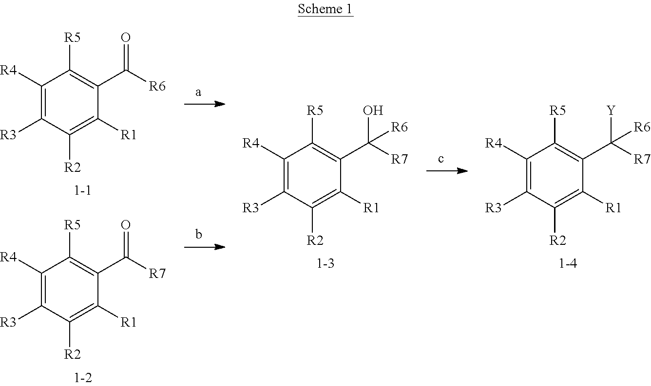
C1([R4])=C([R3])C([R2])=C([R1])C(C([R7])([Y])[R6])=C1[R5].C1([R4])=C([R3])C([R2])=C([R1])C(C([R7])(O)[R6])=C1[R5].C1([R4])=C([R3])C([R2])=C([R1])C(C([R6])=O)=C1[R5].C1([R4])=C([R3])C([R2])=C([R1])C(C([R7])=O)=C1[R5]
